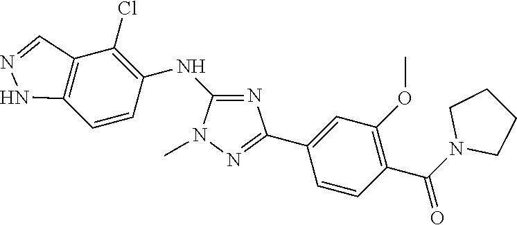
C12=C(C=CC(NC3=NC(C4=CC(OC)=C(C(N5CCCC5)=O)C=C4)=NN3C)=C1Cl)NN=C2
